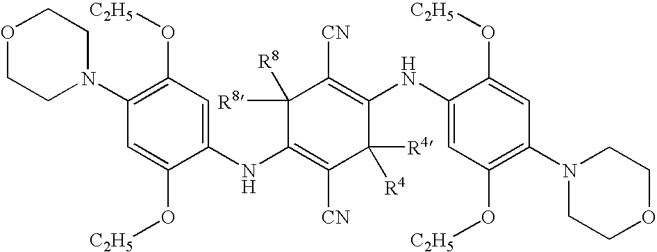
C1(NC2=CC(O[C2H5])=C(N3CCOCC3)C=C2O[C2H5])=C([CN])C([R4])([R4])C(NC2=CC(O[C2H5])=C(N3CCOCC3)C=C2O[C2H5])=C([CN])C1([R8])[R8]
